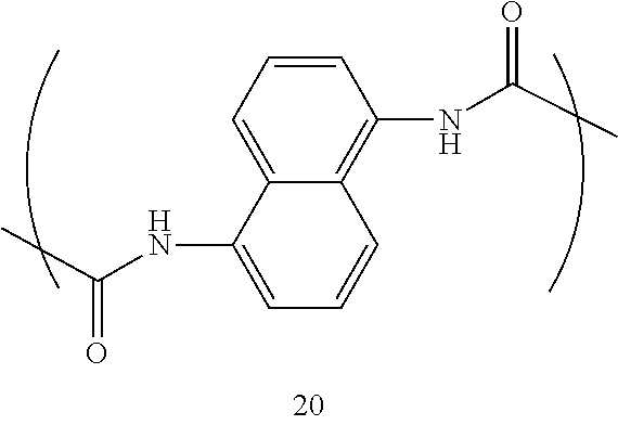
C1=CC=C2C(=C1NC(C)=O)C=CC=C2NC(C)=O
